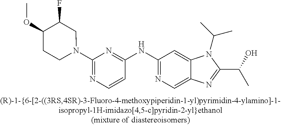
C(C1=NC2=CN=C(NC3=NC(N4CC(F)C(OC)CC4)=NC=C3)C=C2N1C(C)C)(C)O
